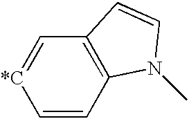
C1=CC2=C(C=[*C]1)C=CN2C
